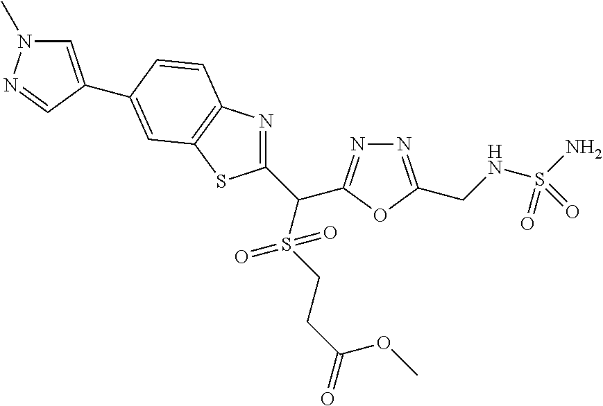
C1(C(S(CCC(=O)OC)(=O)=O)C2=NN=C(CNS(N)(=O)=O)O2)=NC2=C(S1)C=C(C1=CN(C)N=C1)C=C2
